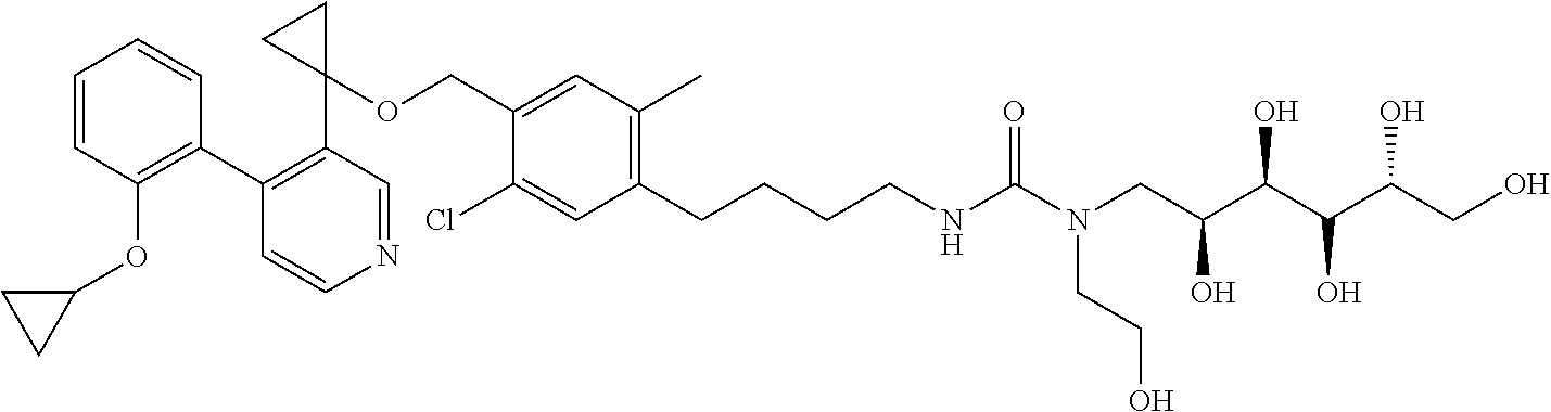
C1(CCCCNC(N(CC(O)C(C(O)C(CO)O)O)CCO)=O)=C(C)C=C(COC2(C3=C(C4=C(OC5CC5)C=CC=C4)C=CN=C3)CC2)C(Cl)=C1
